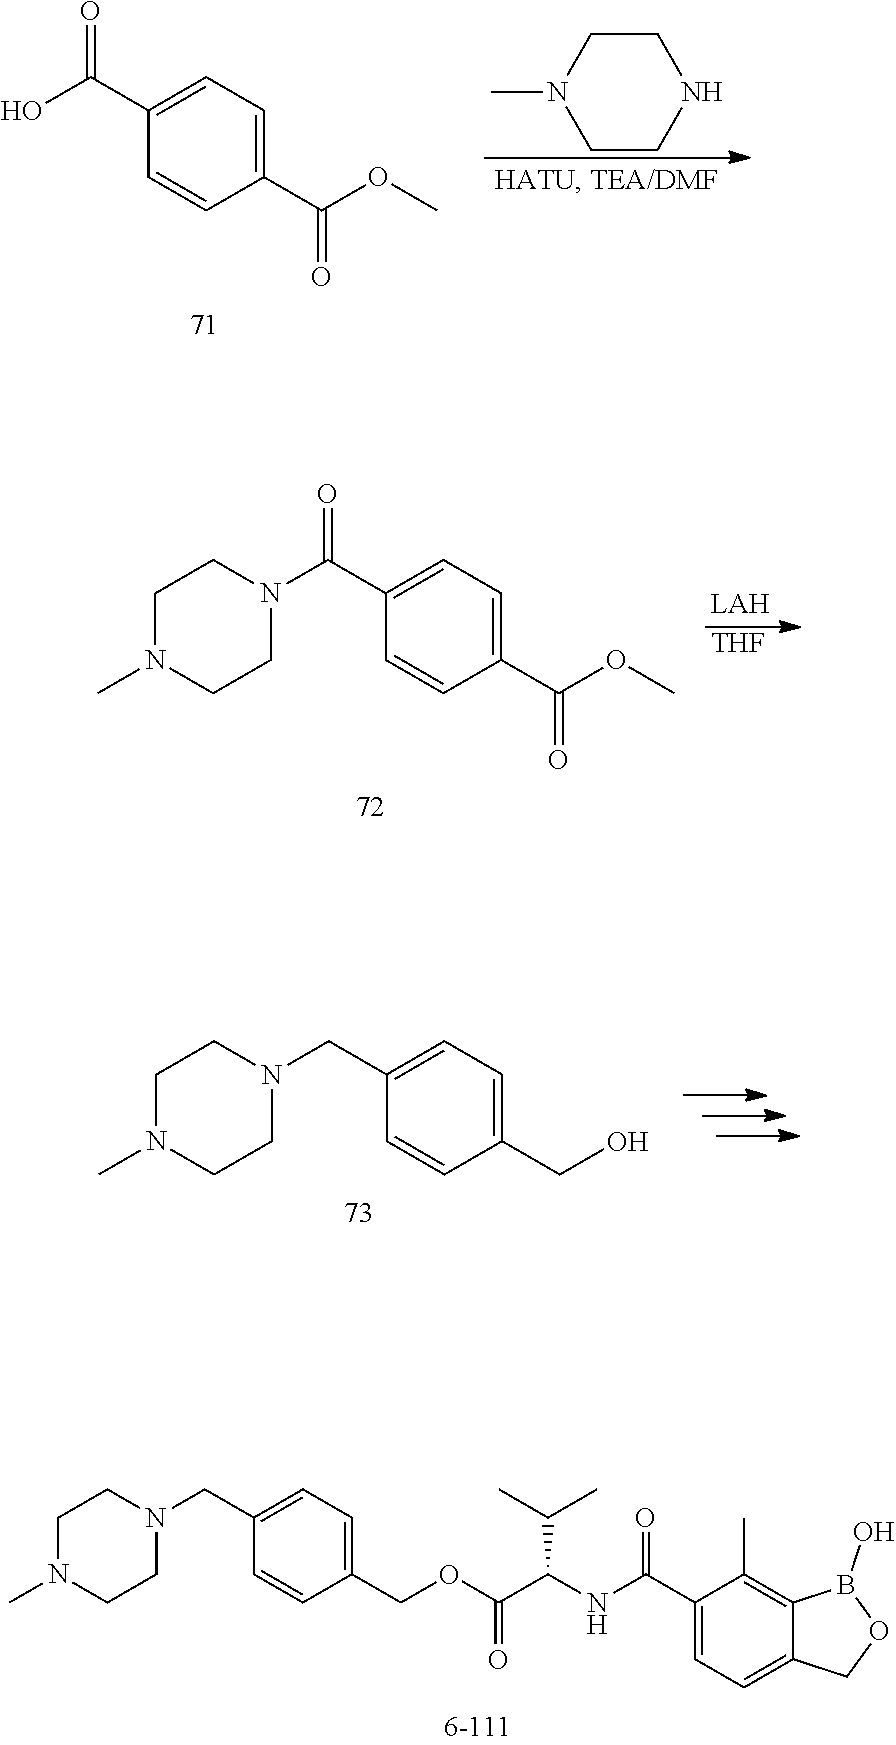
C1(C(OC)=O)=CC=C(C(O)=O)C=C1.C1CN(C)CCN1.C1(C(OC)=O)=CC=C(C(N2CCN(C)CC2)=O)C=C1.[THF].C1(CO)=CC=C(CN2CCN(C)CC2)C=C1.C1(COC(C(NC(C2=CC=C3C(=C2C)B(O)OC3)=O)C(C)C)=O)=CC=C(CN2CCN(C)CC2)C=C1
